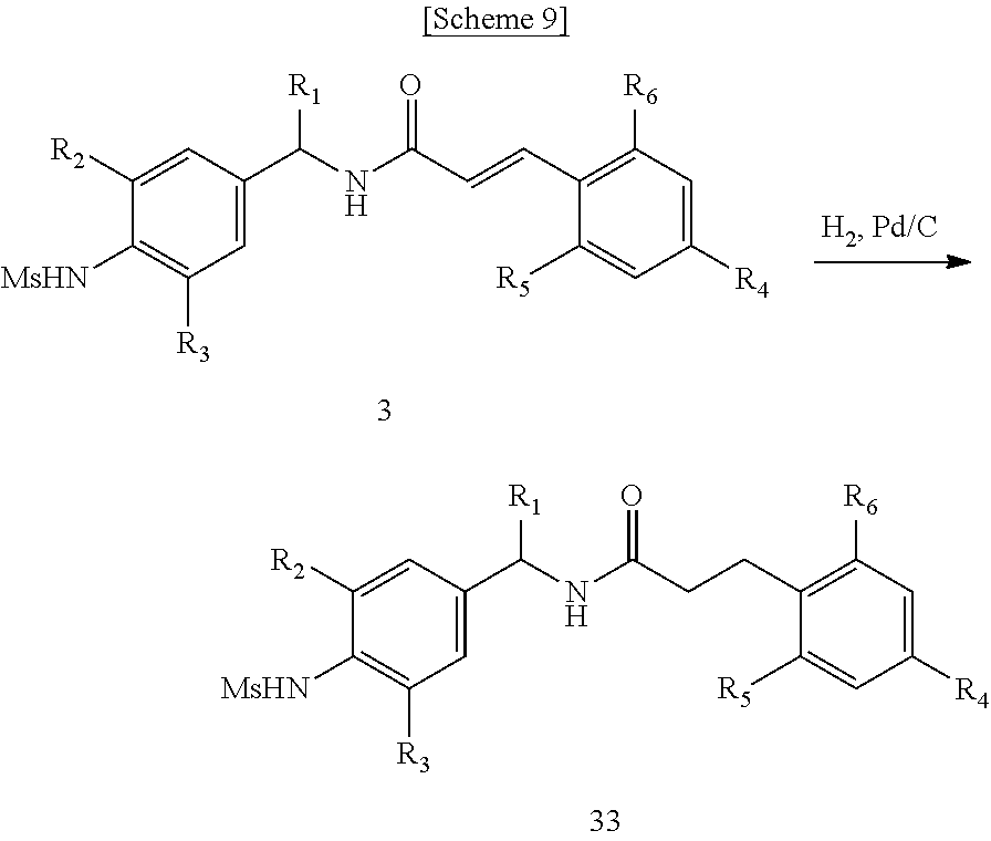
C1=C(C(NC(CCC2=C([R6])C=C([R4])C=C2[R5])=O)[R1])C=C([R2])C([MsHN])=C1[R3].C1=C(C(NC(C=CC2=C([R6])C=C([R4])C=C2[R5])=O)[R1])C=C([R2])C([MsHN])=C1[R3]
